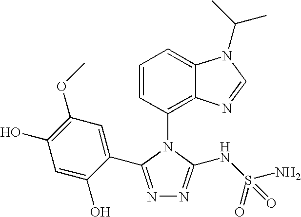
N1=C(C2=CC(OC)=C(O)C=C2O)N(C2=C3C(=CC=C2)N(C(C)C)C=N3)C(NS(N)(=O)=O)=N1
